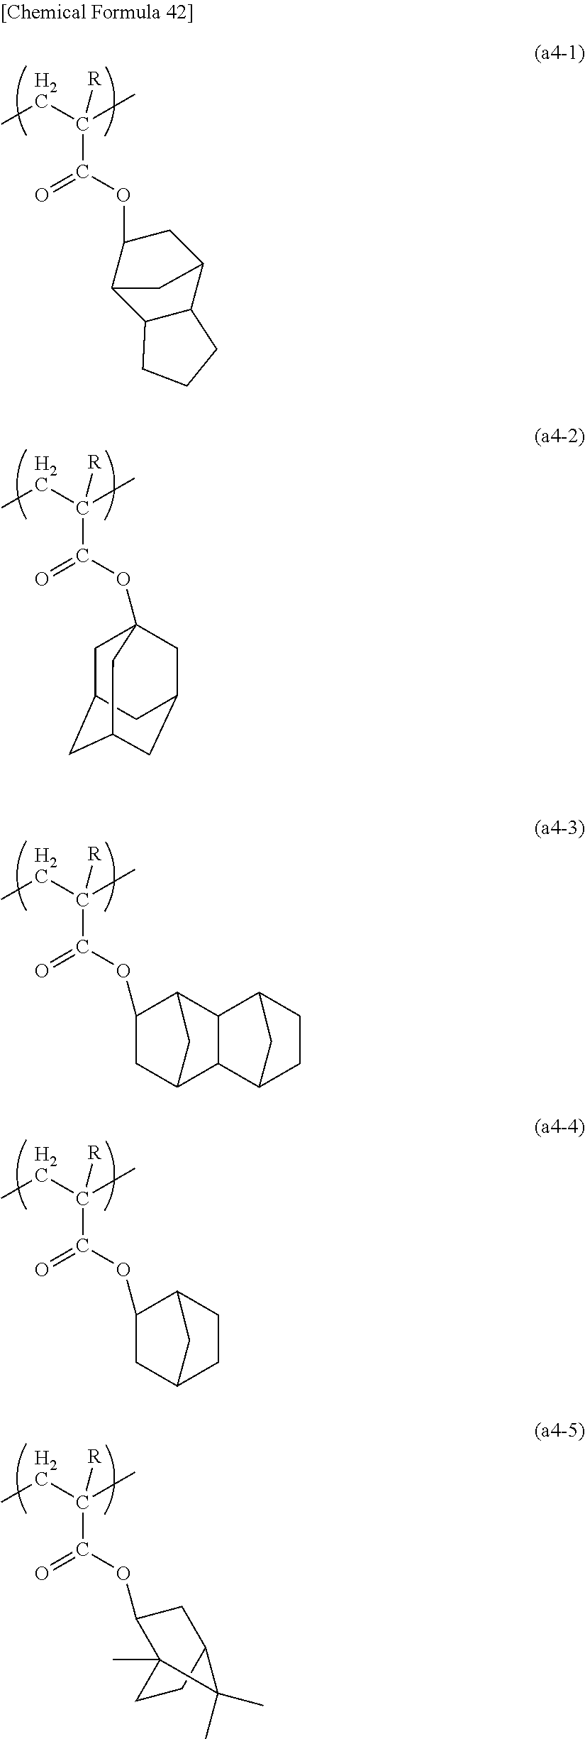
CCC([R])(C(OC1C2CC(C1)C1C2C2CCC1C2)=O)C.CCC([R])(C(OC1C2CC(C1)CC2)=O)C.CCC([R])(C(OC1C2(C)CCC(C1)C2(C)C)=O)C.CCC([R])(C(OC1CC2C3C(C1C2)CCC3)=O)C.CCC([R])(C(OC12CC3CC(CC(C3)C1)C2)=O)C
